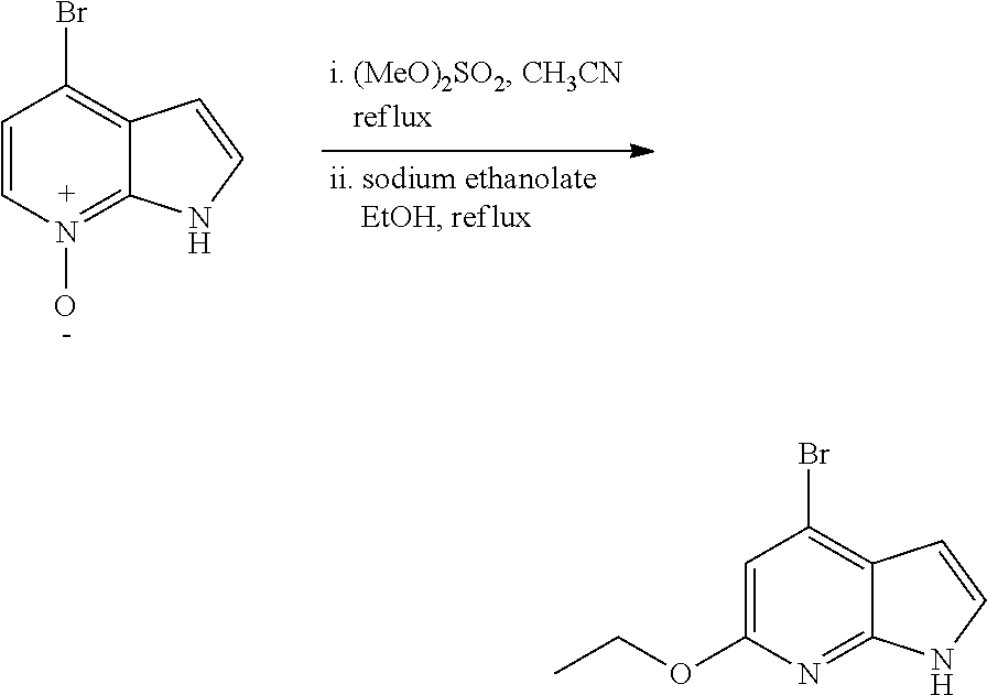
C1=CN(O)=C2C(=C1Br)C=CN2.C1=C(OCC)N=C2C(=C1Br)C=CN2
